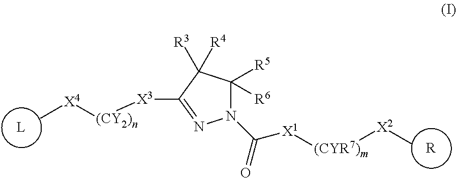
[R].[L].C([X1][(CYR7)m][X2]C)(=O)N1C([R5])([R6])C([R3])([R4])C([X3][(CY2)n][X4]C)=N1
